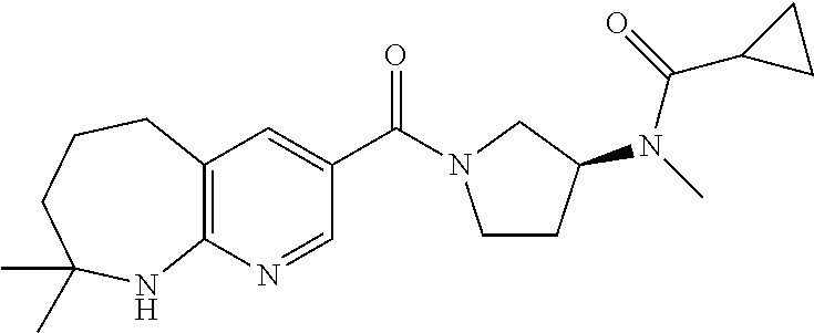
C12=C(N=CC(C(=O)N3CCC(N(C)C(=O)C4CC4)C3)=C1)NC(C)(C)CCC2
